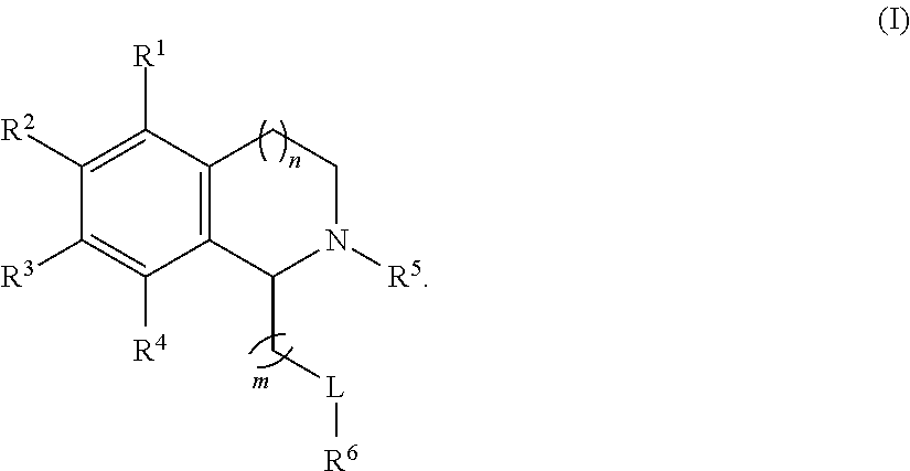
C1([R1])=C([R2])C([R3])=C([R4])C2=C1CCN([R5])C2C[L][R6]
